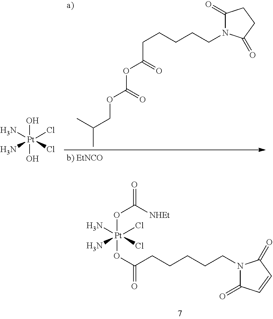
N[Pt](N)(Cl)(Cl)(O)O.CC(C)COC(OC(=O)CCCCCN1C(=O)CCC1=O)=O.C(CCCCCN1C(=O)C=CC1=O)(=O)O[Pt](OC([NHEt])=O)(Cl)(N)(Cl)N
